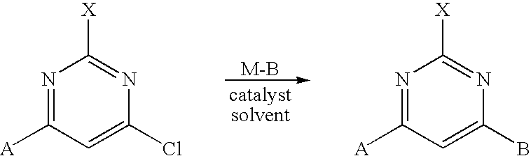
[M-B].N1=C([A])C=C(Cl)N=C1[X].N1=C([A])C=C(B)N=C1[X]
